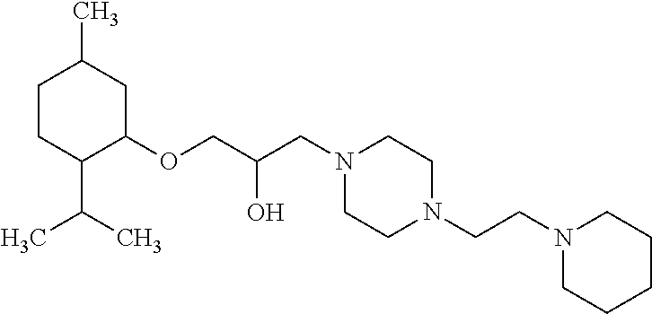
C1CC(C(C)C)C(OCC(O)CN2CCN(CCN3CCCCC3)CC2)CC1C
